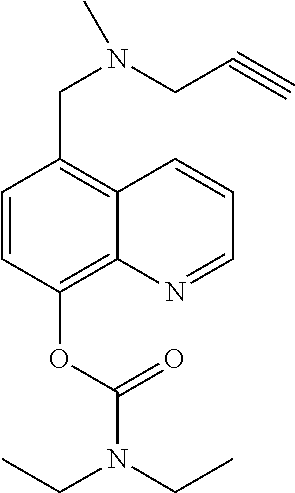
C1=CC(OC(N(CC)CC)=O)=C2C(=C1CN(CC#C)C)C=CC=N2
